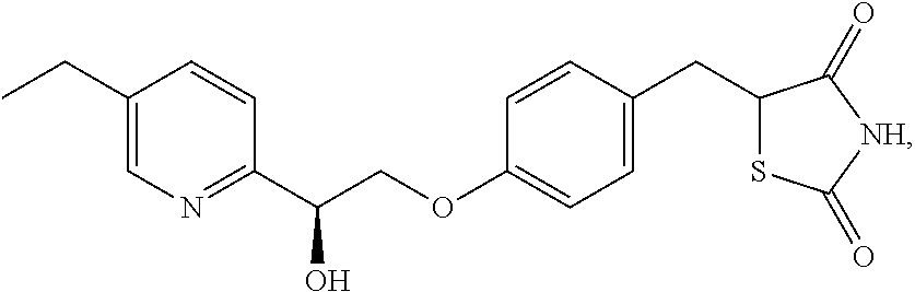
C1(CC)=CN=C(C(COC2=CC=C(CC3SC(=O)[NH]C3=O)C=C2)O)C=C1
